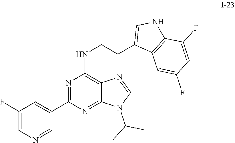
C1(F)=CN=CC(C2=NC(NCCC3=CNC4=C3C=C(F)C=C4F)=C3C(=N2)N(C(C)C)C=N3)=C1
